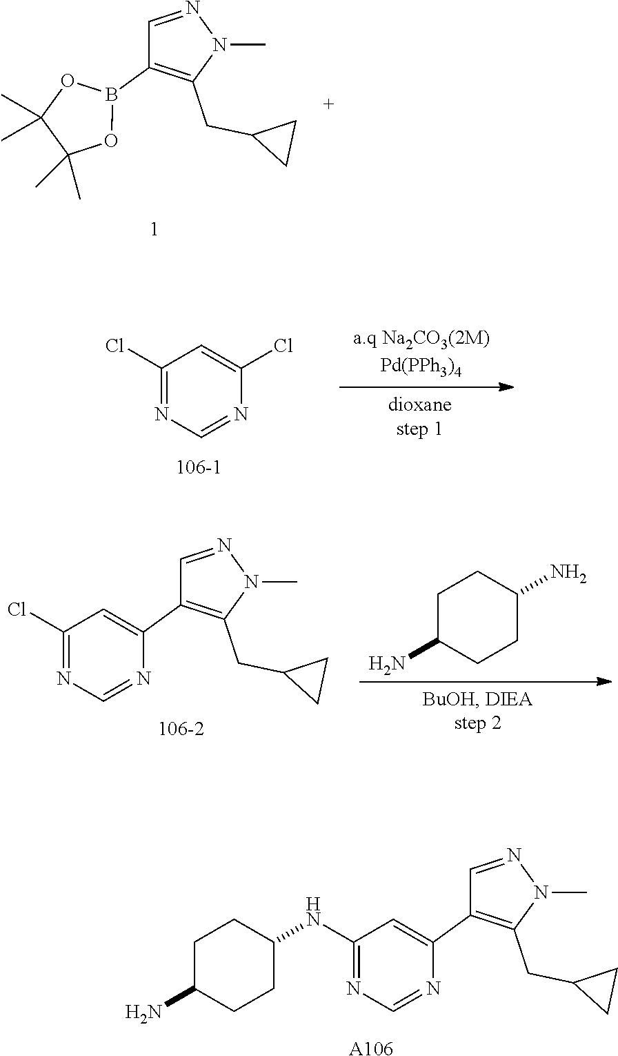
C1=NN(C)C(CC2CC2)=C1B1OC(C)(C)C(C)(C)O1.C1(Cl)=NC=NC(Cl)=C1.C1=NN(C)C(CC2CC2)=C1C1=CC(Cl)=NC=N1.C1C(N)CCC(N)C1.C1=NN(C)C(CC2CC2)=C1C1=CC(NC2CCC(N)CC2)=NC=N1.[A106]
